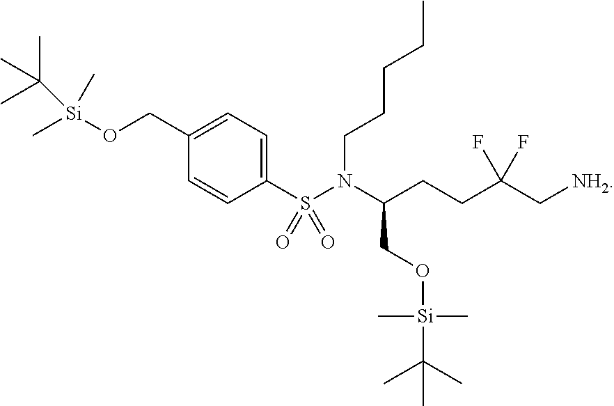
C[Si](OCC1=CC=C(S(N(C(CCC(C[NH2])(F)F)CO[Si](C(C)(C)C)(C)C)CCCCC)(=O)=O)C=C1)(C)C(C)(C)C
